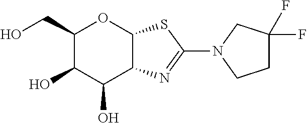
C1(CO)C(O)C(O)C2C(O1)SC(N1CCC(F)(F)C1)=N2
